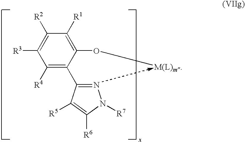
C1([R4])=C(C2=NN([R7])C([R6])=C2[R5])C(O[M(L)m])=C([R1])C([R2])=C1[R3]
